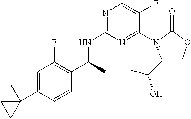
N1=C(NC(C)C2=C(F)C=C(C3(C)CC3)C=C2)N=C(N2C(C(C)O)COC2=O)C(F)=C1
